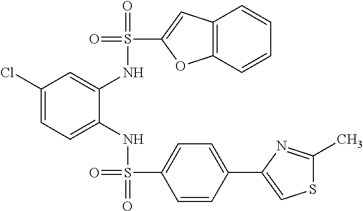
C1(Cl)=CC=C(NS(=O)(C2=CC=C(C3=CSC(C)=N3)C=C2)=O)C(NS(=O)(C2=CC3=C(O2)C=CC=C3)=O)=C1
